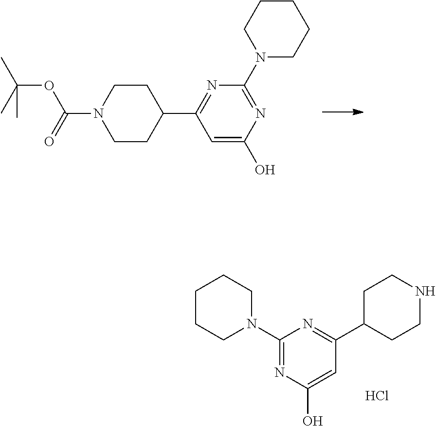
C1=C(O)N=C(N2CCCCC2)N=C1C1CCN(C(=O)OC(C)(C)C)CC1.C1(N2CCCCC2)=NC(O)=CC(C2CCNCC2)=N1.Cl
